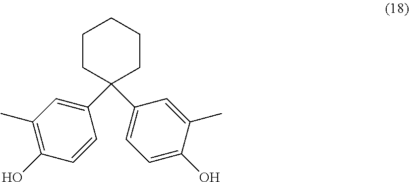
C1CC(C2=CC(C)=C(O)C=C2)(C2=CC=C(O)C(C)=C2)CCC1
